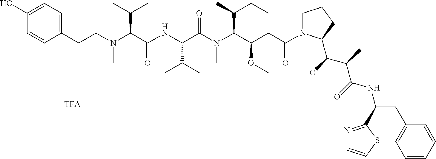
C1(CCN(C(C(NC(C(N(C(C(CC(=O)N2CCCC2C(C(C)C(=O)NC(C2=NC=CS2)CC2=CC=CC=C2)OC)OC)C(C)CC)C)=O)C(C)C)=O)C(C)C)C)=CC=C(O)C=C1
